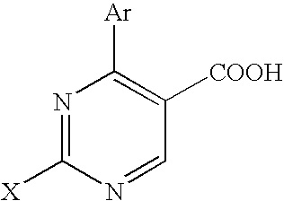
N1=C([X])N=CC([COOH])=C1[Ar]
